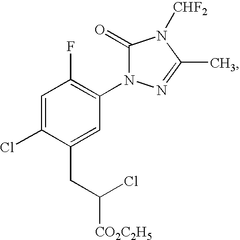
C1=C(Cl)C(CC([CO2C2H5])Cl)=CC(N2C(=O)N([CHF2])C(C)=N2)=C1F
